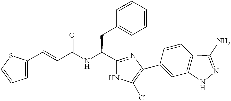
C(=CC(NC(C1=NC(C2=CC3=C(C=C2)C(N)=NN3)=C(Cl)N1)CC1=CC=CC=C1)=O)C1=CC=CS1
